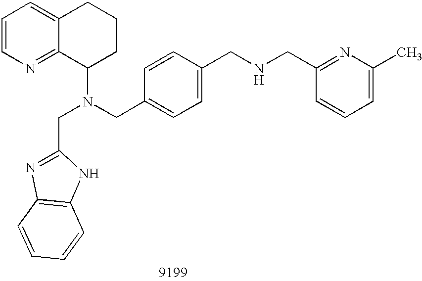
C1=CN=C2C(=C1)CCCC2N(CC1=CC=C(CNCC2=NC(C)=CC=C2)C=C1)CC1=NC2=C(N1)C=CC=C2
